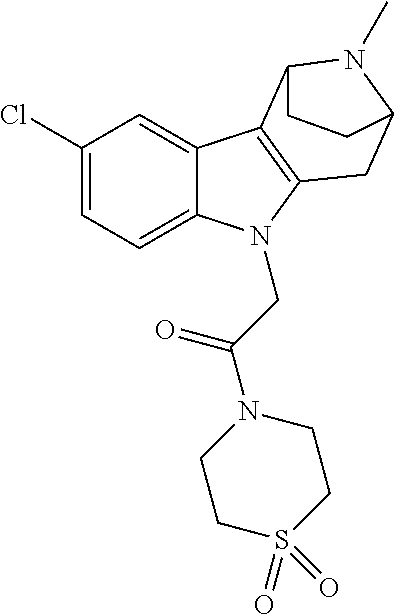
C1(Cl)=CC=C2C(=C1)C1=C(N2CC(N2CCS(=O)(=O)CC2)=O)CC2N(C)C1CC2
